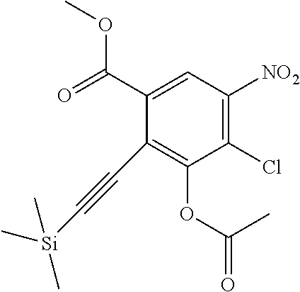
C1(C(=O)OC)=CC([NO2])=C(Cl)C(OC(=O)C)=C1C#C[Si](C)(C)C
